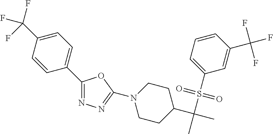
C1(C2=CC=C(C(F)(F)F)C=C2)=NN=C(N2CCC(C(C)(S(C3=CC=CC(C(F)(F)F)=C3)(=O)=O)C)CC2)O1
